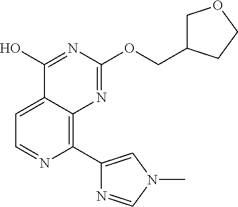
C1(C2=CN(C)C=N2)=C2C(=CC=N1)C(O)=NC(OCC1COCC1)=N2
